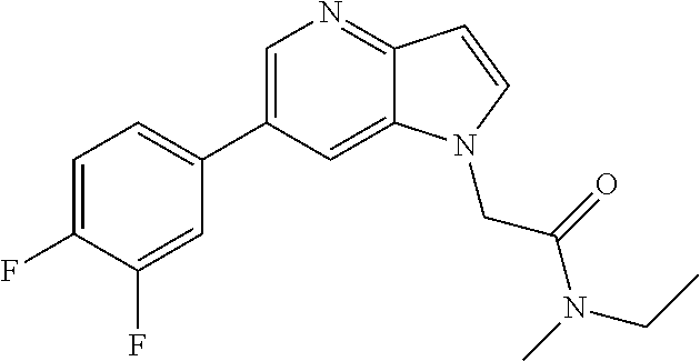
C1=C(F)C(F)=CC(C2=CN=C3C(=C2)N(CC(=O)N(C)CC)C=C3)=C1
